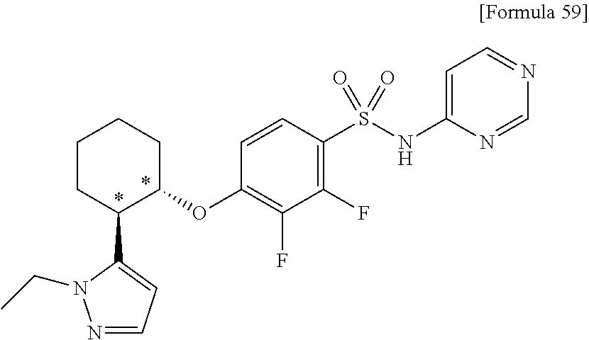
C1(S(NC2=CC=NC=N2)(=O)=O)=C(F)C(F)=C(OC2CCCCC2C2=CC=NN2CC)C=C1
